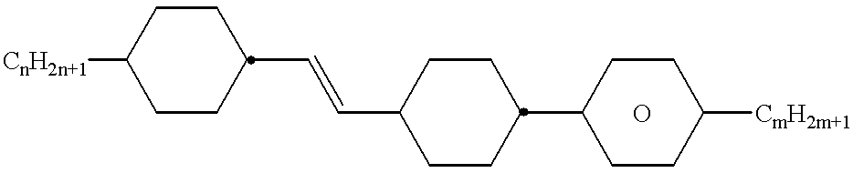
[CnH2n+1]C1CCC(C=CC2CCC(C3CCC([CmH2m+1])CC3)CC2)CC1.O
